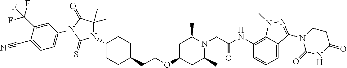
C(COC1CC(C)N(CC(NC2=C3C(=CC=C2)C(N2C(=O)NC(=O)CC2)=NN3C)=O)C(C)C1)C1CCC(N2C(C)(C)C(=O)N(C3=CC=C(C#N)C(C(F)(F)F)=C3)C2=S)CC1
